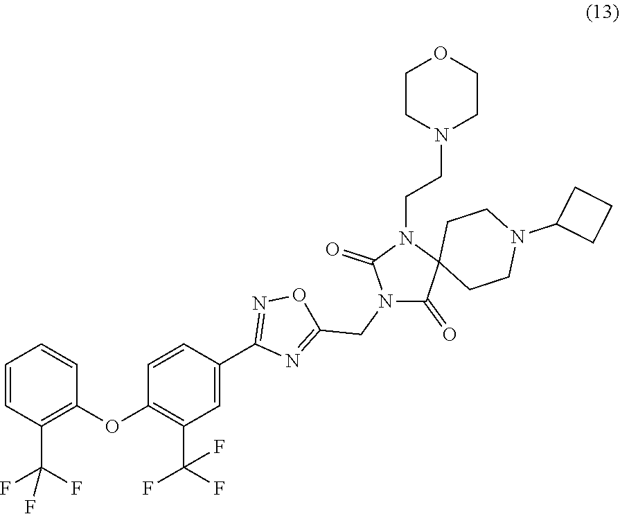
C1=CC(C(F)(F)F)=C(OC2=C(C(F)(F)F)C=C(C3=NOC(CN4C(=O)C5(N(CCN6CCOCC6)C4=O)CCN(C4CCC4)CC5)=N3)C=C2)C=C1
